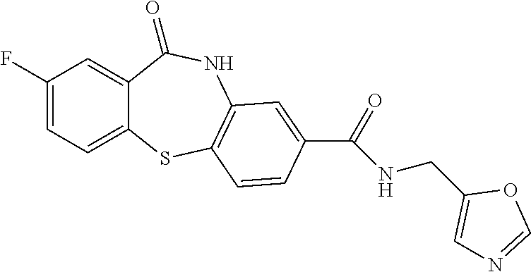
C1(F)=CC=C2C(=C1)C(=O)NC1=C(S2)C=CC(C(=O)NCC2=CN=CO2)=C1
